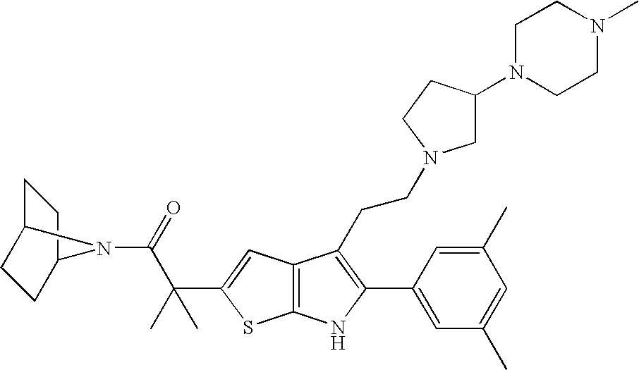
C1C2CCC(C1)N2C(=O)C(C1=CC2=C(S1)NC(C1=CC(C)=CC(C)=C1)=C2CCN1CC(N2CCN(C)CC2)CC1)(C)C
